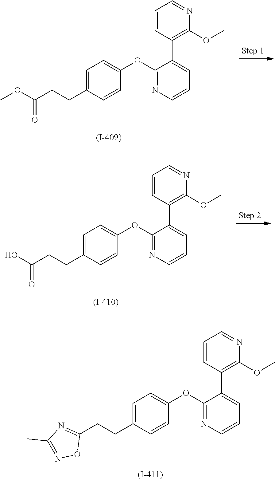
C1=C(CCC(OC)=O)C=CC(OC2=NC=CC=C2C2=C(OC)N=CC=C2)=C1.C1=C(CCC(O)=O)C=CC(OC2=NC=CC=C2C2=C(OC)N=CC=C2)=C1.C1=C(CCC2=NC(C)=NO2)C=CC(OC2=NC=CC=C2C2=C(OC)N=CC=C2)=C1
